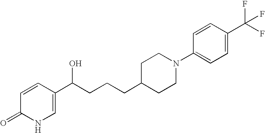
C1=C(C(CCCC2CCN(C3=CC=C(C(F)(F)F)C=C3)CC2)O)C=CC(=O)N1
